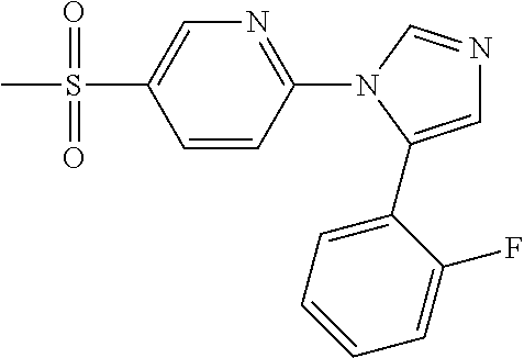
C1=CC(N2C(C3=CC=CC=C3F)=CN=C2)=NC=C1S(C)(=O)=O
